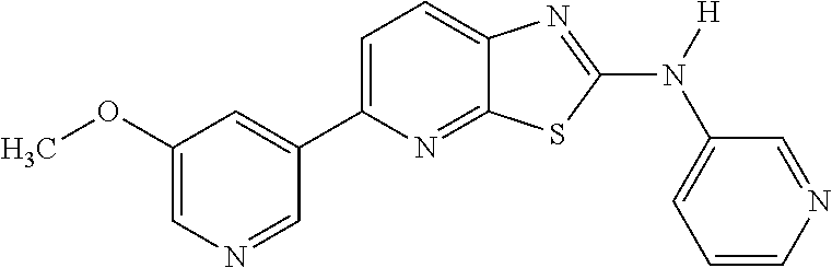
C1(OC)=CN=CC(C2=CC=C3C(=N2)SC(N([H])C2=CC=CN=C2)=N3)=C1
